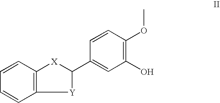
[Y]1C(C2=CC(O)=C(OC)C=C2)[X]C2=C1C=CC=C2
